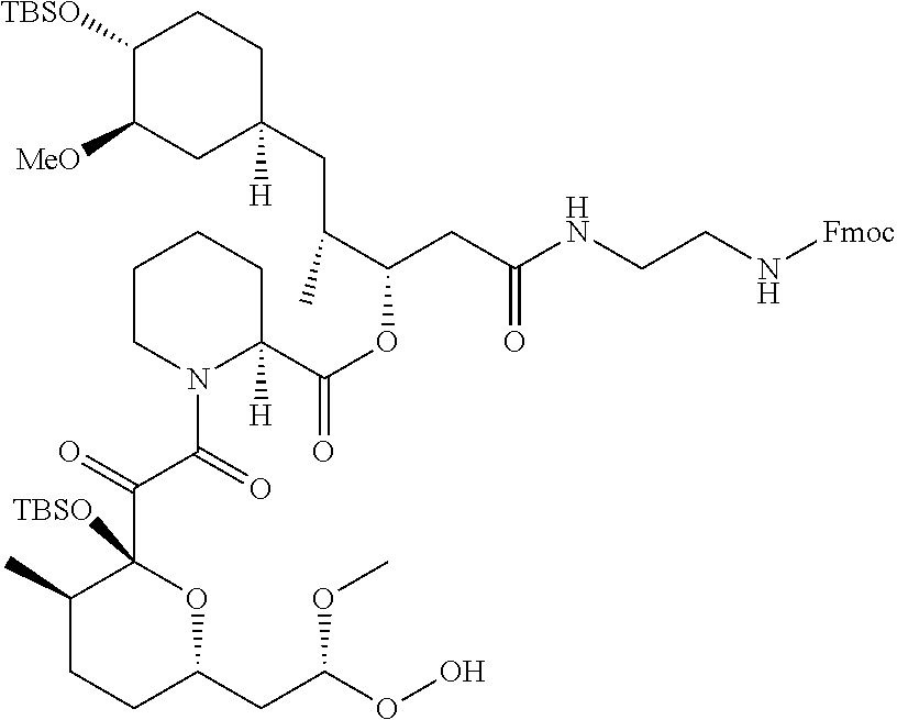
C1([TBSO])C([MeO])CC([H])(CC(C(CC(NCCN[Fmoc])=O)OC(C2([H])N(C(=O)C(=O)C3([TBSO])C(C)CCC(CC(OO)OC)O3)CCCC2)=O)C)CC1
